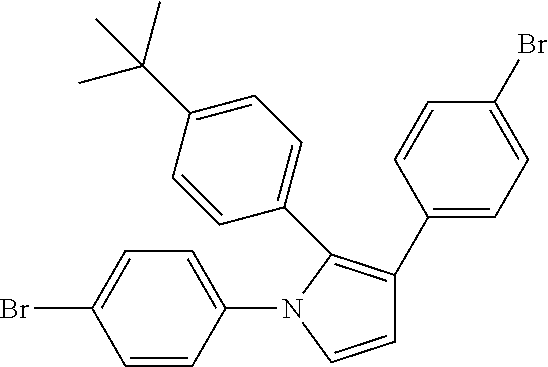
C1=CC(N2C=CC(C3=CC=C(Br)C=C3)=C2C2=CC=C(C(C)(C)C)C=C2)=CC=C1Br
